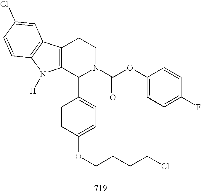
C12=C(C(C3=CC=C(OCCCCCl)C=C3)N(C(OC3=CC=C(F)C=C3)=O)CC1)N([H])C1=C2C=C(Cl)C=C1
